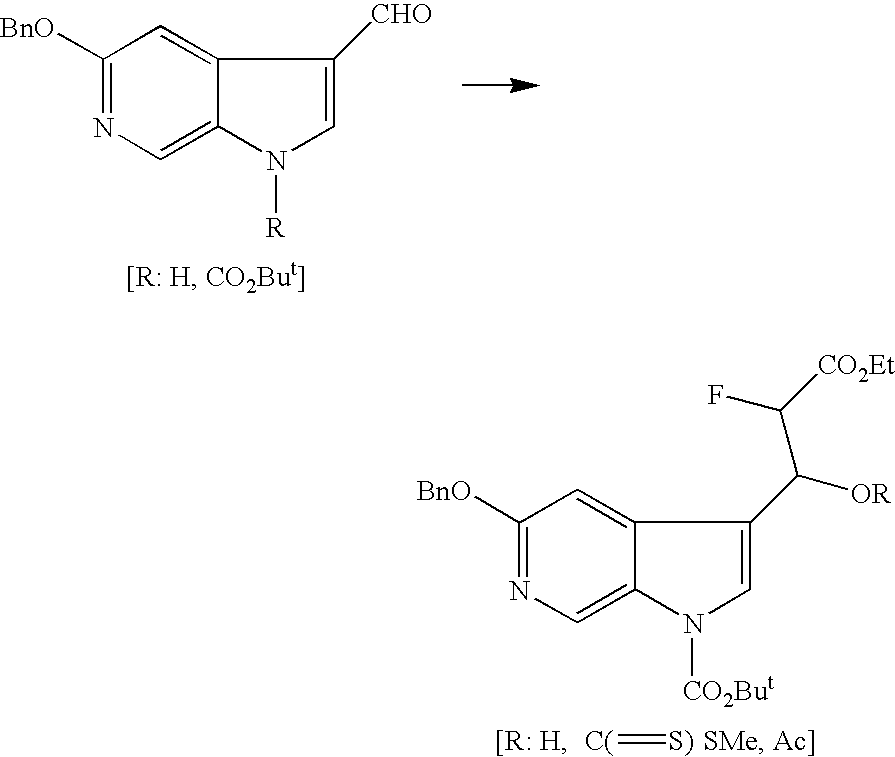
C1([BnO])=NC=C2C(=C1)C([CHO])=CN2[R].[C(]=[S)].C1([BnO])=NC=C2C(=C1)C(C([OR])C([CO2Et])F)=CN2[CO2But]
